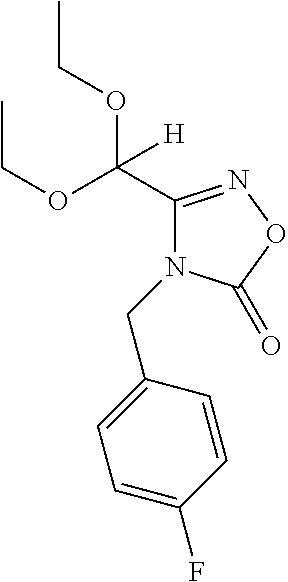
CCOC(C1=NOC(=O)N1CC1=CC=C(F)C=C1)(OCC)[H]
